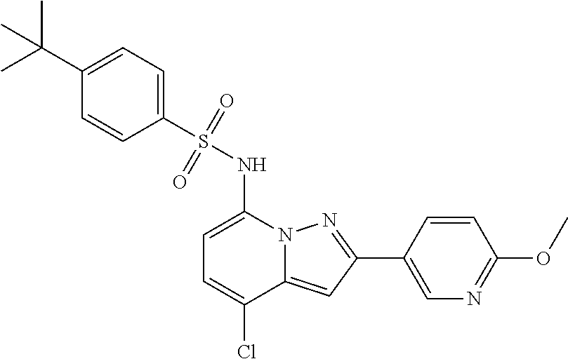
C1=C(NS(C2=CC=C(C(C)(C)C)C=C2)(=O)=O)N2C(=CC(C3=CN=C(OC)C=C3)=N2)C(Cl)=C1
